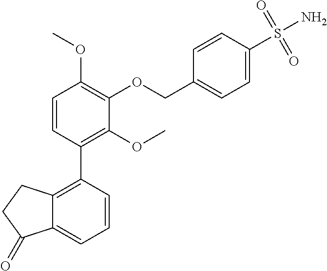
C1=CC(C2=C3C(=CC=C2)C(=O)CC3)=C(OC)C(OCC2=CC=C(S(N)(=O)=O)C=C2)=C1OC
